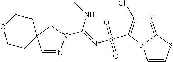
C1=NN(C(NC)=NS(=O)(=O)C2=C(Cl)N=C3N2C=CS3)CC12CCOCC2
